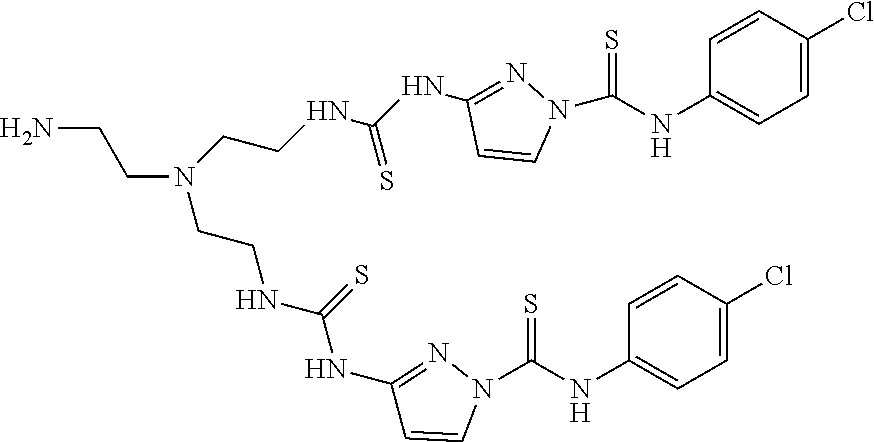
C1(NC(NCCN(CCN)CCNC(NC2=NN(C(NC3=CC=C(Cl)C=C3)=S)C=C2)=S)=S)=NN(C(NC2=CC=C(Cl)C=C2)=S)C=C1
